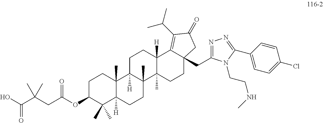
C1C(OC(CC(C(O)=O)(C)C)=O)C(C)(C)C2([H])C(C)(C1)C1([H])C(C)(CC2)C2(C)C([H])(CC1)C1=C(C(C)C)C(=O)CC1(CC1=NN=C(C3=CC=C(Cl)C=C3)N1CCNC)CC2
